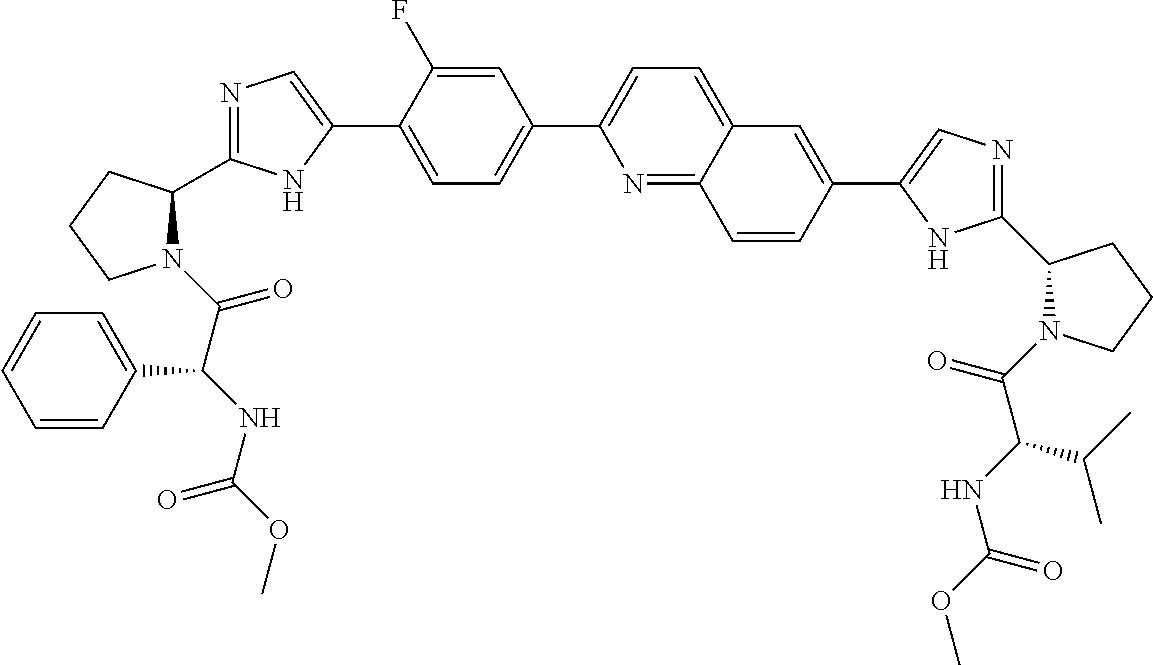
C1=C(C2=CN=C(C3CCCN3C(C(NC(OC)=O)C3=CC=CC=C3)=O)N2)C(F)=CC(C2=CC=C3C(=N2)C=CC(C2=CN=C(C4N(C(C(NC(OC)=O)C(C)C)=O)CCC4)N2)=C3)=C1
